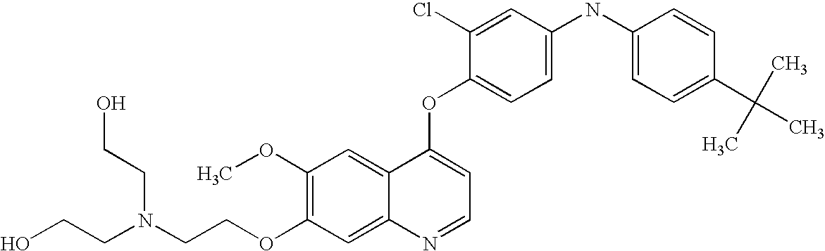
C1(OC)=C(OCCN(CCO)CCO)C=C2C(=C1)C(OC1=CC=C(NC3=CC=C(C(C)(C)C)C=C3)C=C1Cl)=CC=N2
